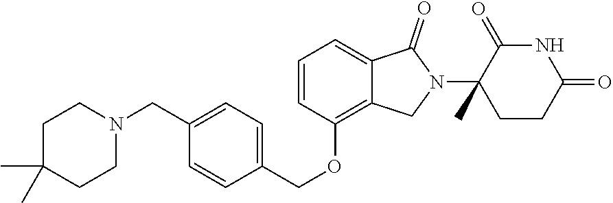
C1C(C)(C)CCN(CC2=CC=C(COC3=C4C(=CC=C3)C(=O)N(C3(C)C(=O)NC(=O)CC3)C4)C=C2)C1
